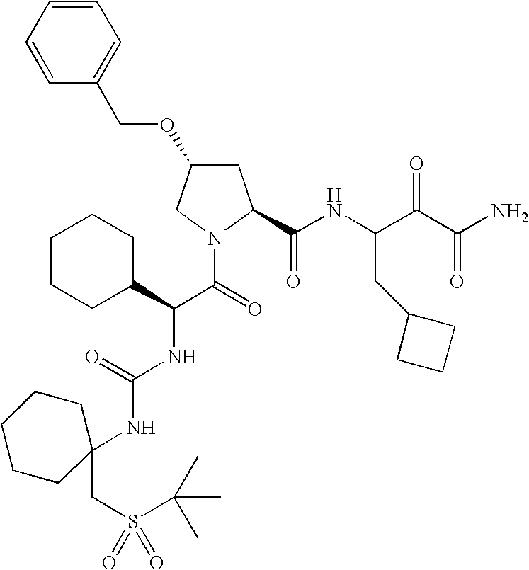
C1C(OCC2=CC=CC=C2)CN(C(=O)C(NC(NC2(CS(C(C)(C)C)(=O)=O)CCCCC2)=O)C2CCCCC2)C1C(NC(C(C(N)=O)=O)CC1CCC1)=O
